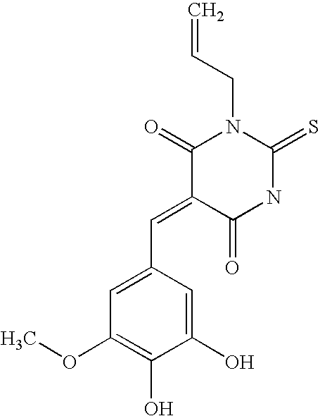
O=C1C(=CC2=CC(OC)=C(O)C(O)=C2)C(=O)N(CC=C)C(=S)N1
